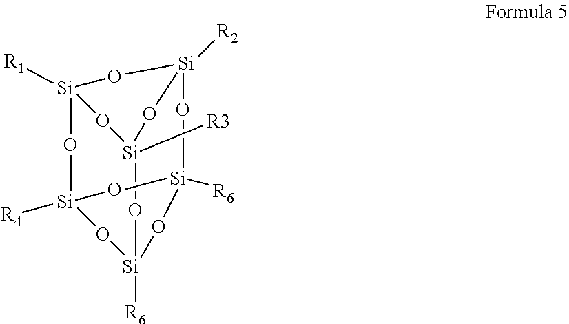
[Si]12([R1])O[Si]3([R2])O[Si]([R3])(O1)O[Si]1([R6])O[Si]([R4])(O2)O[Si]([R6])(O1)O3
